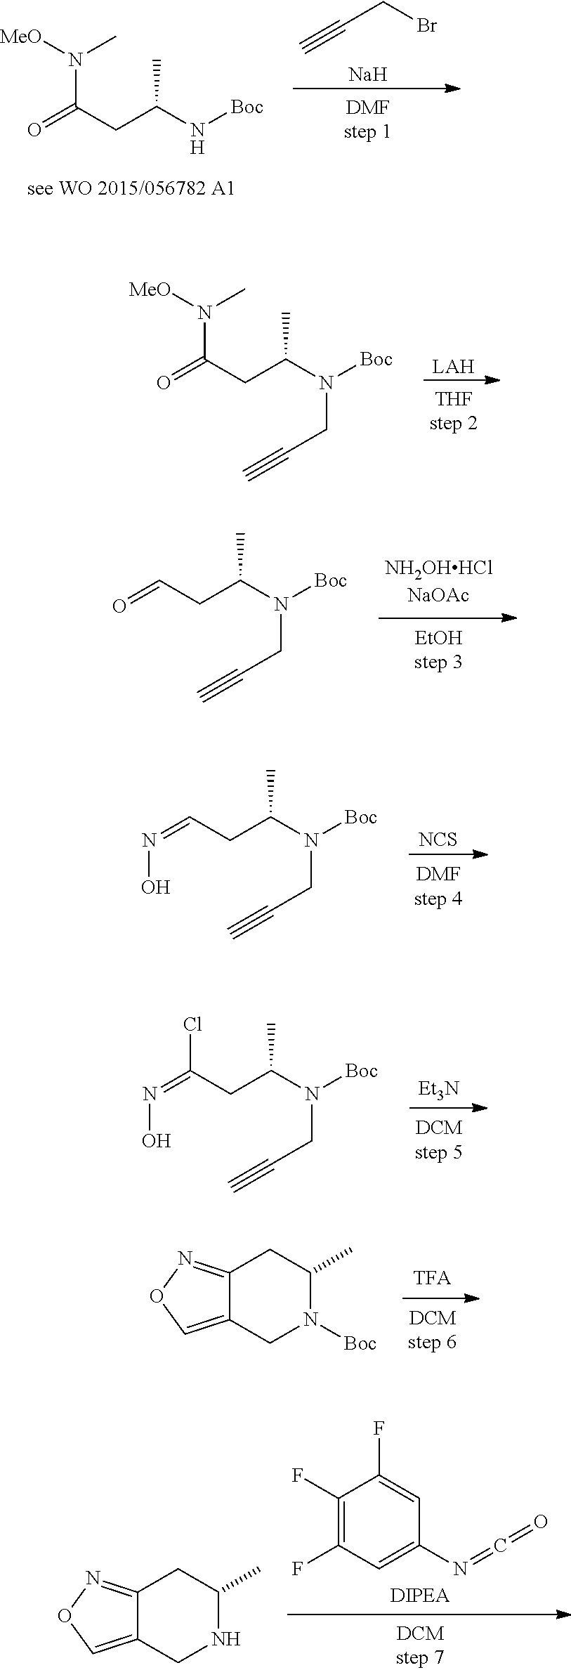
O=C(CC(N[Boc])C)N([MeO])C.C#CCBr.[Na].[LAH].O=C(CC(N([Boc])CC#C)C)N([MeO])C.O=CCC(N([Boc])CC#C)C.[NCS].N(=CCC(N([Boc])CC#C)C)O.[Et3N].N(=C(CC(N([Boc])CC#C)C)Cl)O.C12=NOC=C1CN([Boc])C(C)C2.C1(F)=C(F)C=C(N=C=O)C=C1F.C12=NOC=C1CNC(C)C2
